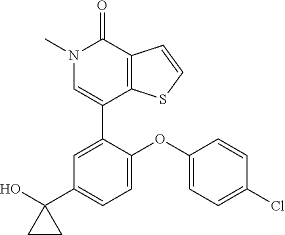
C1=CSC2=C1C(=O)N(C)C=C2C1=CC(C2(O)CC2)=CC=C1OC1=CC=C(Cl)C=C1
